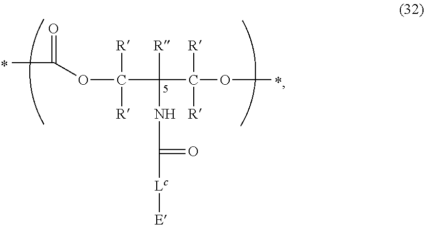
CC(OC(C(C(OC)([R])[R])([R])NC(=O)[Lc][E])([R])[R])=O
